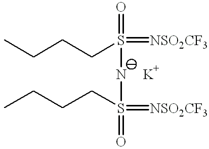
S(=O)(NS(=[NSO2CF3])(=O)CCCC)(=[NSO2CF3])CCCC
